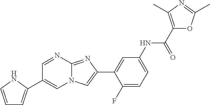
C1=NC2=NC(C3=CC(NC(C4=C(C)N=C(C)O4)=O)=CC=C3F)=CN2C=C1C1=CC=CN1
